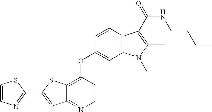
C1(OC2=C3C(=NC=C2)C=C(C2=NC=CS2)S3)=CC2=C(C=C1)C(C(NCCCC)=O)=C(C)N2C
